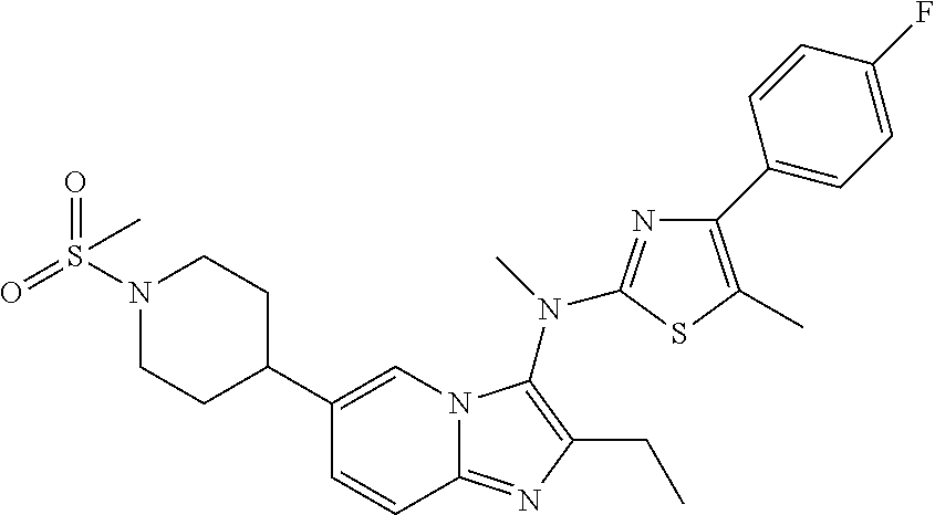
C1(C2CCN(S(=O)(=O)C)CC2)=CN2C(=NC(CC)=C2N(C)C2=NC(C3=CC=C(F)C=C3)=C(C)S2)C=C1
